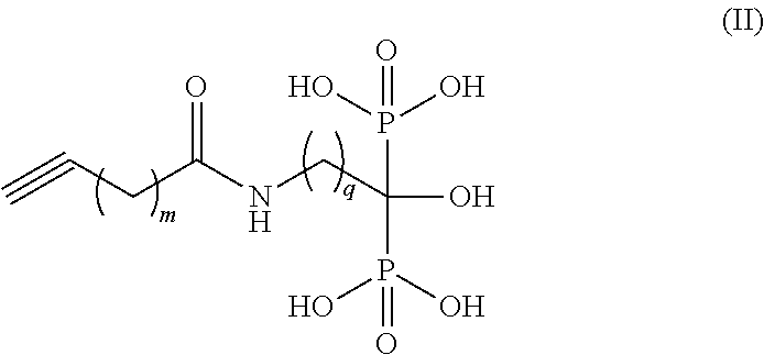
O=C(NCC(O)(P(O)(O)=O)P(O)(O)=O)CC#C
